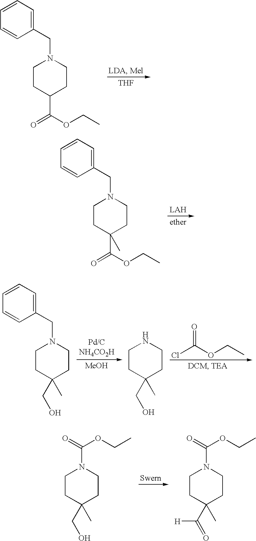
[THF].C1(CN2CCC(C(=O)OCC)CC2)=CC=CC=C1.C1(CN2CCC(C(=O)OCC)(C)CC2)=CC=CC=C1.[MeOH].ClC(OCC)=O.C1(CN2CCC(CO)(C)CC2)=CC=CC=C1.C1CC(C)(CO)CCN1.C1CC(C)(CO)CCN1C(=O)OCC.C1CC(C)(C(=O)[H])CCN1C(=O)OCC
